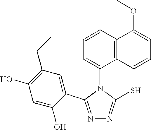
N1=C(C2=CC(CC)=C(O)C=C2O)N(C2=CC=CC3=C2C=CC=C3OC)C(S)=N1
